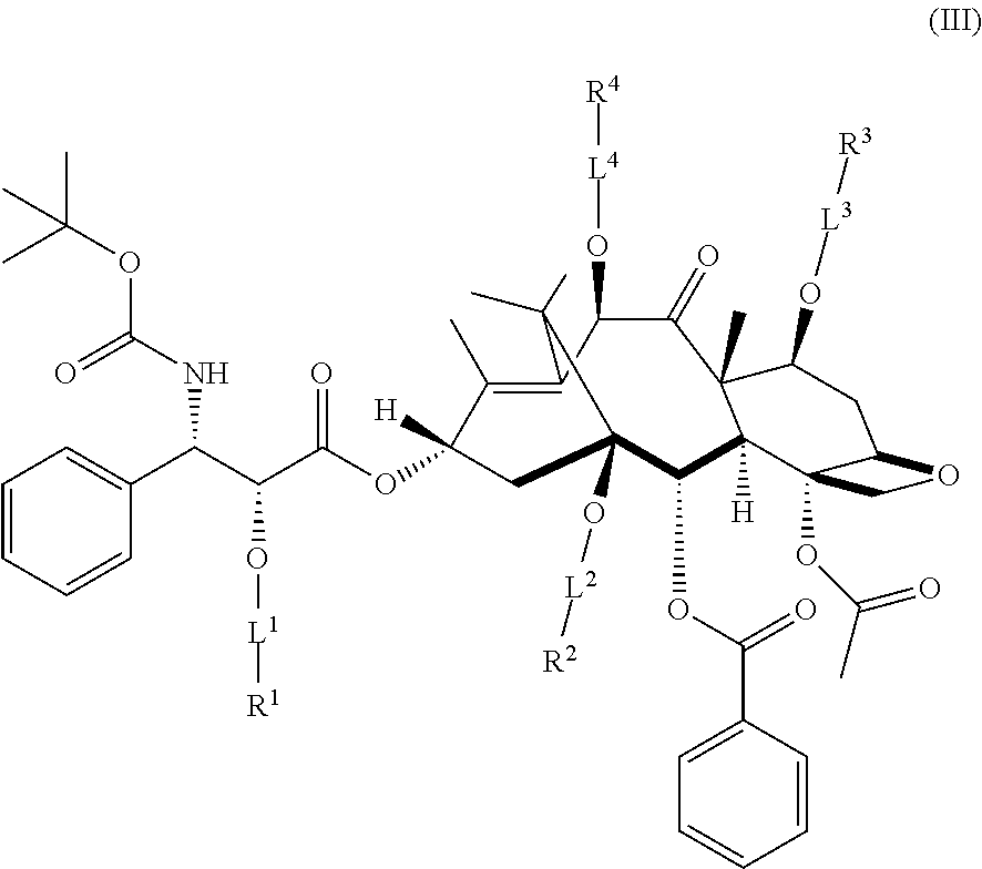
C1=CC=CC(C(NC(OC(C)(C)C)=O)C(C(OC2([H])C(C)=C3C(O[L4][R4])C(=O)C4(C)C(O[L3][R3])CC5C(OC(C)=O)(CO5)C4([H])C(OC(C4=CC=CC=C4)=O)C(O[L2][R2])(C2)C3(C)C)=O)O[L1][R1])=C1
